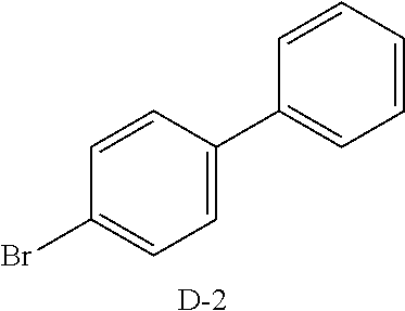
C1(C2=CC=CC=C2)=CC=C(Br)C=C1.[D]
